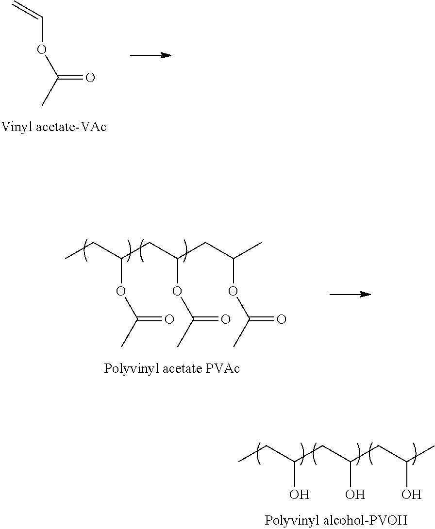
O=C(C)OC=C.CCC(CC(CC(C)OC(C)=O)OC(C)=O)OC(C)=O.CCC(CC(CC(C)O)O)O
